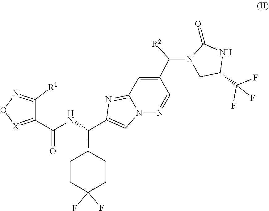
C1(C(=O)NC(C2CCC(F)(F)CC2)C2=CN3C(=N2)C=C(C([R2])N2C(=O)NC(C(F)(F)F)C2)C=N3)=[X]ON=C1[R1]
